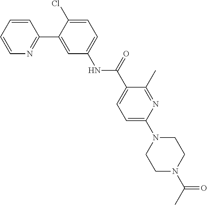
C1=CC=CN=C1C1=CC(NC(C2=CC=C(N3CCN(C(=O)C)CC3)N=C2C)=O)=CC=C1Cl
